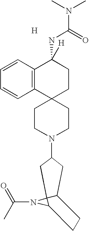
C1CN(C2CC3C4(N(C(C)=O)C4CC3)C2)CCC12CCC(NC(N(C)C)=O)([H])C1=C2C=CC=C1.[H]
